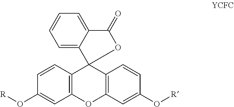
C12=C(C=C(O[R])C=C1)OC1=C(C=CC(O[R])=C1)C21C2=CC=CC=C2C(=O)O1
